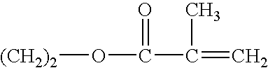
[(CH2)2]OC(C(=C)C)=O
